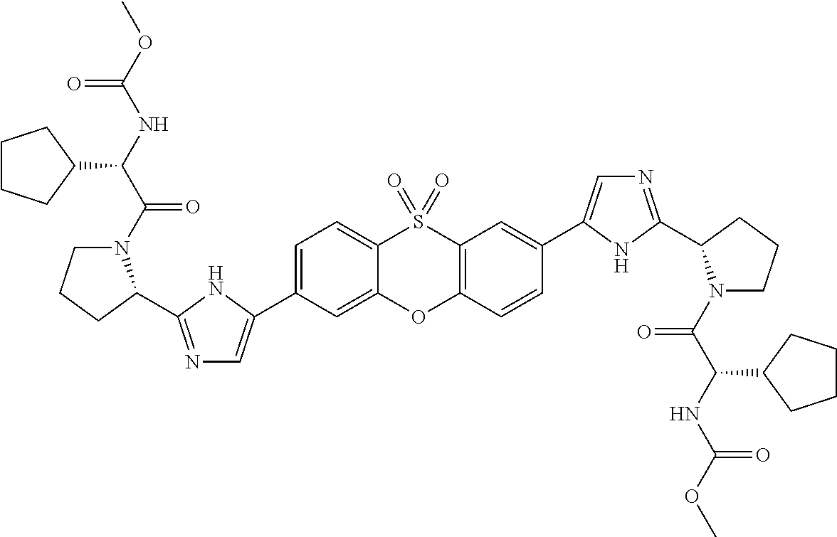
C1(C2=CN=C(C3N(C(=O)C(NC(=O)OC)C4CCCC4)CCC3)N2)=CC=C2S(=O)(=O)C3=C(C=CC(C4=CN=C(C5N(C(=O)C(NC(=O)OC)C6CCCC6)CCC5)N4)=C3)OC2=C1
